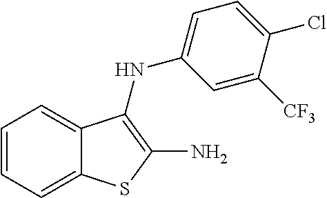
C12=CC=CC=C1C(NC1=CC=C(Cl)C([CF3])=C1)=C(N)S2
